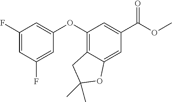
C1(F)=CC(F)=CC(OC2=C3C(=CC(C(OC)=O)=C2)OC(C)(C)C3)=C1
